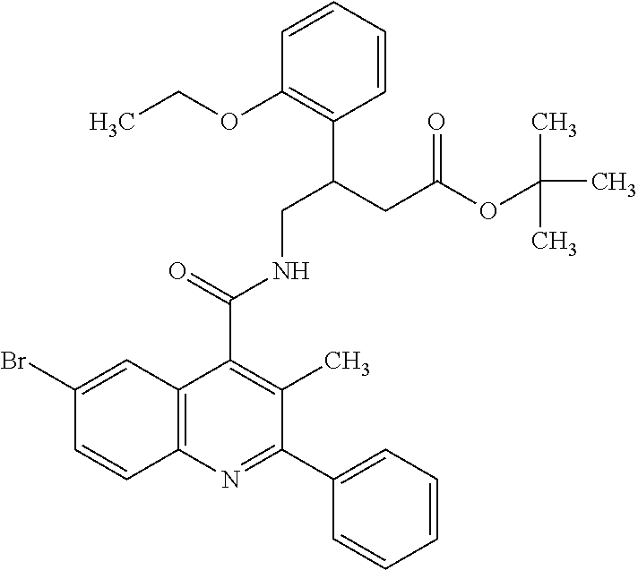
C1=CC=CC(C(CC(OC(C)(C)C)=O)CNC(C2=C(C)C(C3=CC=CC=C3)=NC3=C2C=C(Br)C=C3)=O)=C1OCC
